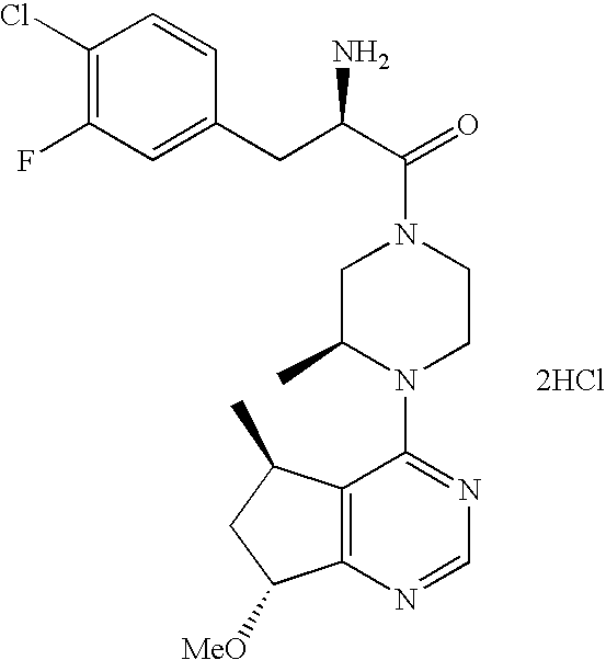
[2HCl].C12=C(N=CN=C1N1CCN(C(=O)C(N)CC3=CC(F)=C(Cl)C=C3)CC1C)C([MeO])CC2C
